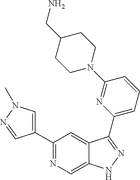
C1(C2=CN(C)N=C2)=NC=C2C(=C1)C(C1=CC=CC(N3CCC(CN)CC3)=N1)=NN2
